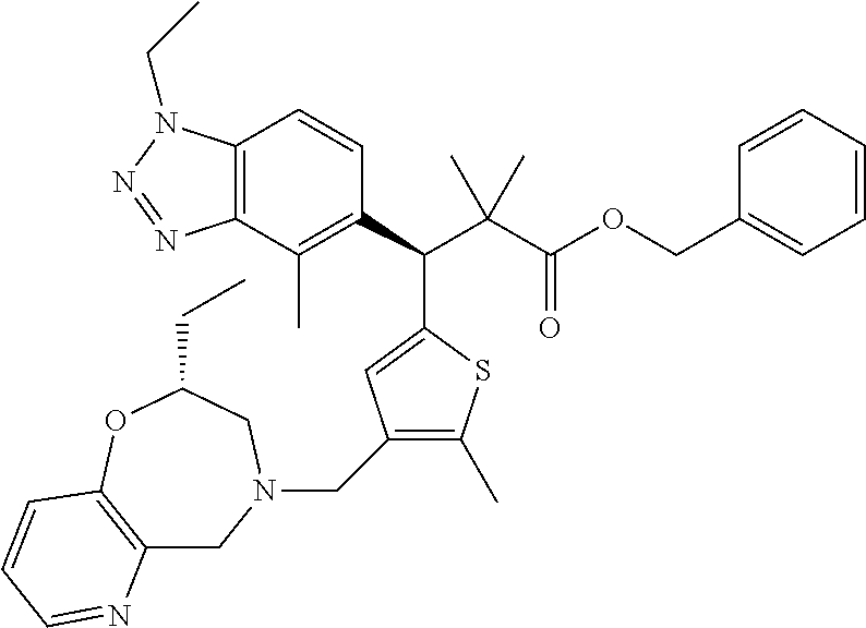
C1(C(C(C(OCC2=CC=CC=C2)=O)(C)C)C2=CC(CN3CC4=C(OC(CC)C3)C=CC=N4)=C(C)S2)=C(C)C2=C(C=C1)N(CC)N=N2
